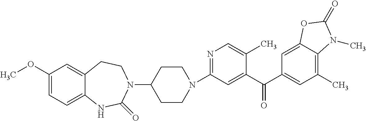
C1(N2CCC(N3C(=O)NC4=CC=C(OC)C=C4CC3)CC2)=NC=C(C)C(C(C2=CC(C)=C3C(=C2)OC(=O)N3C)=O)=C1
